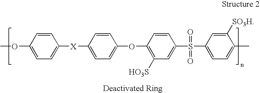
COC1=CC=C([X]C2=CC=C(OC3=C([HO3S])C=C(S(=O)(C4=CC=C(C)C([SO3H])=C4)=O)C=C3)C=C2)C=C1
